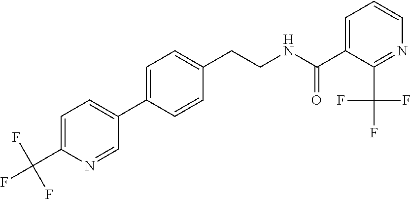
C(CNC(=O)C1=CC=CN=C1C(F)(F)F)C1=CC=C(C2=CC=C(C(F)(F)F)N=C2)C=C1
